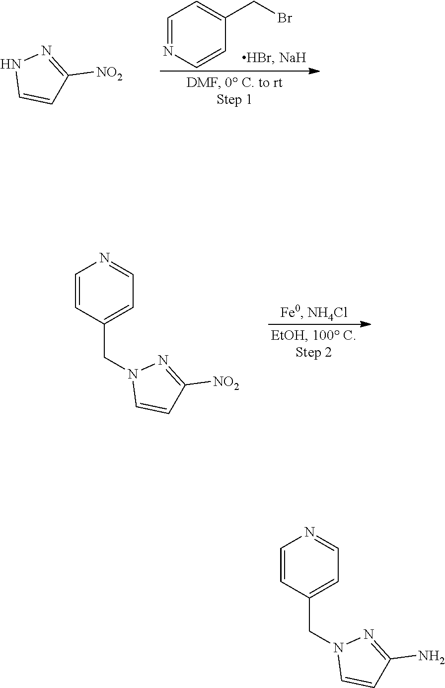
C1=NC=CC(CBr)=C1.N1C=CC([NO2])=N1.C1=CC(CN2C=CC([NO2])=N2)=CC=N1.C1=CC(CN2C=CC(N)=N2)=CC=N1
